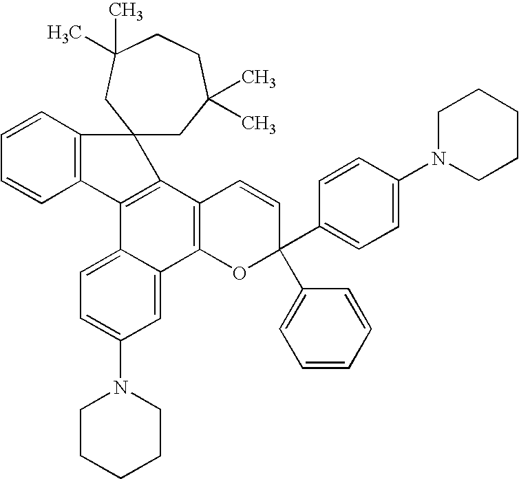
C1=CC2=C(C=C1)C1=C(C3=C(C4=CC(N5CCCCC5)=CC=C14)OC(C1=CC=C(N4CCCCC4)C=C1)(C1=CC=CC=C1)C=C3)C21CC(C)(C)CCC(C)(C)C1
